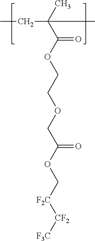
CCC(C(OCCOCC(OC[F2C][CF2][F3C])=O)=O)(C)C
